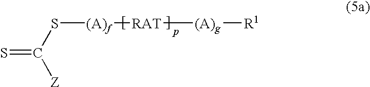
S=C(S[(A)f][RAT][(A)g][R1])[Z]
